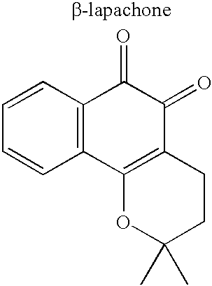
C1=CC2=C(C=C1)C1=C(C(=O)C2=O)CCC(C)(C)O1
